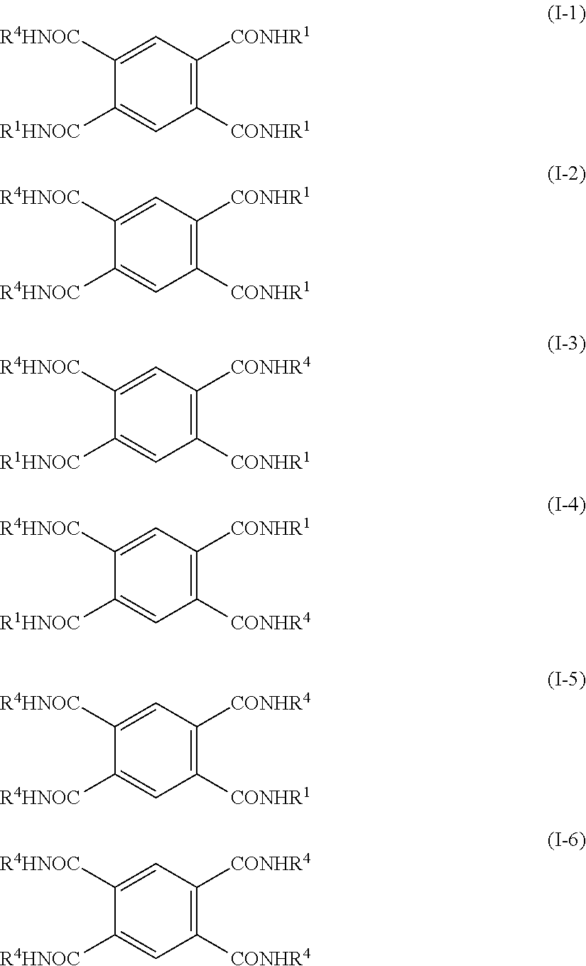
C1([R4HNOC])=CC([CONHR1])=C([CONHR1])C=C1[R1HNOC].C1([R4HNOC])=CC([CONHR1])=C([CONHR1])C=C1[R4HNOC].C1([R4HNOC])=CC([CONHR4])=C([CONHR1])C=C1[R1HNOC].C1([R4HNOC])=CC([CONHR1])=C([CONHR4])C=C1[R1HNOC].C1([R4HNOC])=CC([CONHR4])=C([CONHR1])C=C1[R4HNOC].C1([R4HNOC])=CC([CONHR4])=C([CONHR4])C=C1[R4HNOC]
